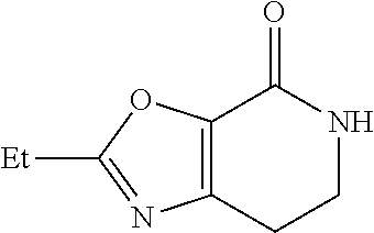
O1C([Et])=NC2=C1C(=O)NCC2
